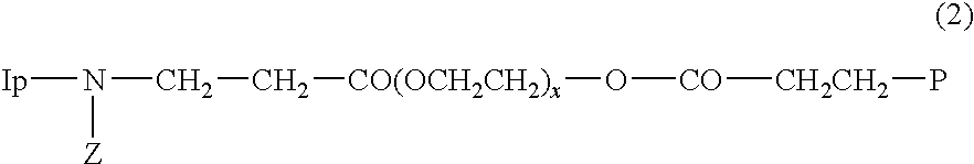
[Ip]N(CC[CO(OCH2CH2)x]O[CO][CH2CH2]P)[Z]
